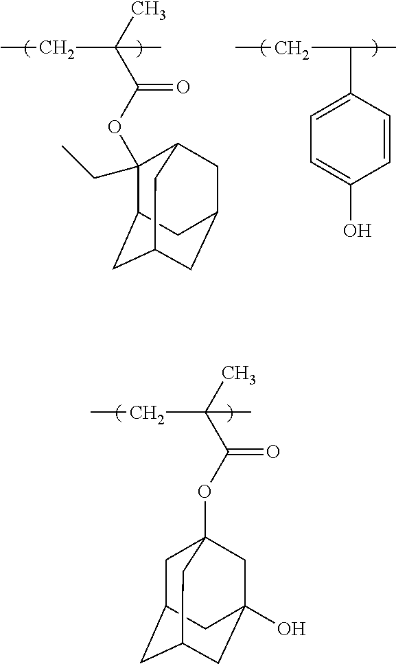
C1C2CC3CC(O)(CC1(OC(C(C)(CC)C)=O)C3)C2.C12CC3CC(CC(C3)C1(OC(C(C)(CC)C)=O)CC)C2.C1(C(CC)C)=CC=C(O)C=C1
